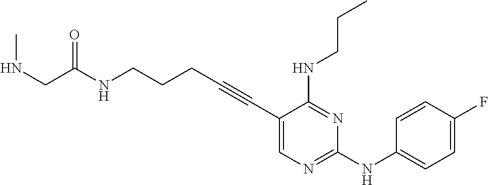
C1(C#CCCCNC(=O)CNC)=CN=C(NC2=CC=C(F)C=C2)N=C1NCCC
